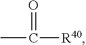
CC([R40])=O
